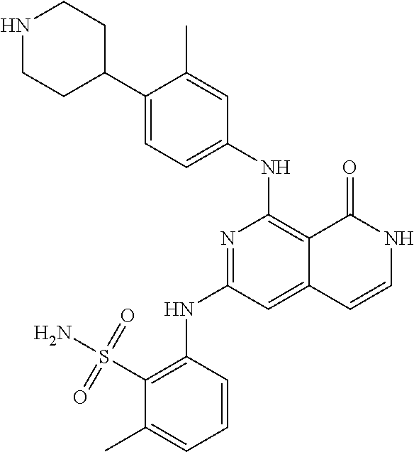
N1C=CC2=CC(NC3=C(S(N)(=O)=O)C(C)=CC=C3)=NC(NC3=CC=C(C4CCNCC4)C(C)=C3)=C2C1=O
